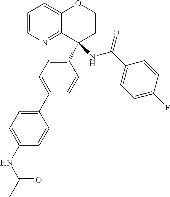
C1=CN=C2C(=C1)OCCC2(C1=CC=C(C2=CC=C(NC(C)=O)C=C2)C=C1)NC(C1=CC=C(F)C=C1)=O
